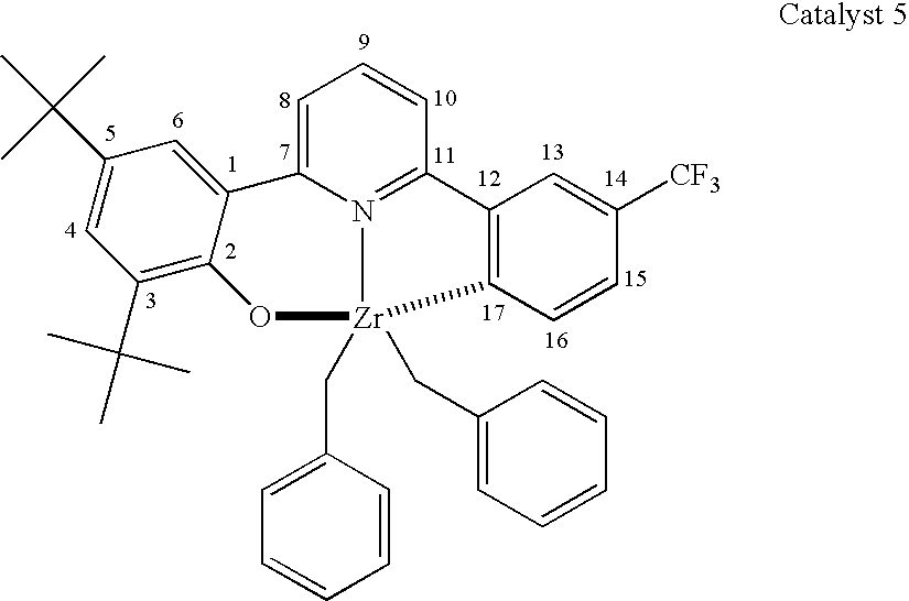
C1(C(C)(C)C)=CC(C(C)(C)C)=C2C(=C1)C1=CC=CC3=N1[Zr](CC1=CC=CC=C1)(CC1=CC=CC=C1)(O2)C1=C3C=C([CF3])C=C1
